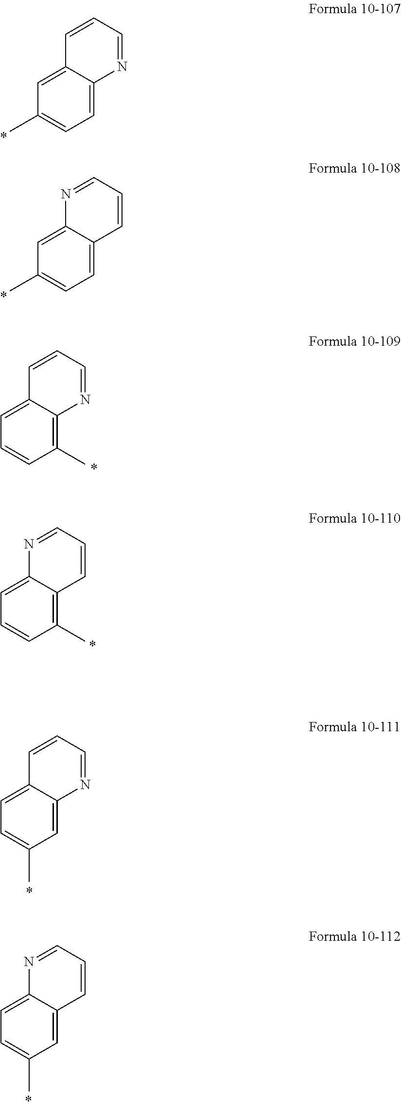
C1=C2C(=CC(C)=C1)C=CC=N2.C1=C2C(=CC(C)=C1)N=CC=C2.C12=CC=CC(C)=C1N=CC=C2.C12=CC=CC(C)=C1C=CC=N2.C12=CC=C(C)C=C1N=CC=C2.C12=CC=C(C)C=C1C=CC=N2
